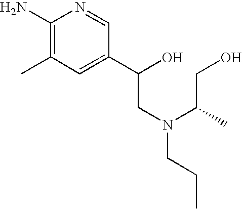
NC1=C(C)C=C(C(CN(C(CO)C)CCC)O)C=N1
